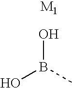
B(O)(O)C
